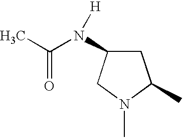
C1C(N(C(C)=O)[H])CN(C)C1C
